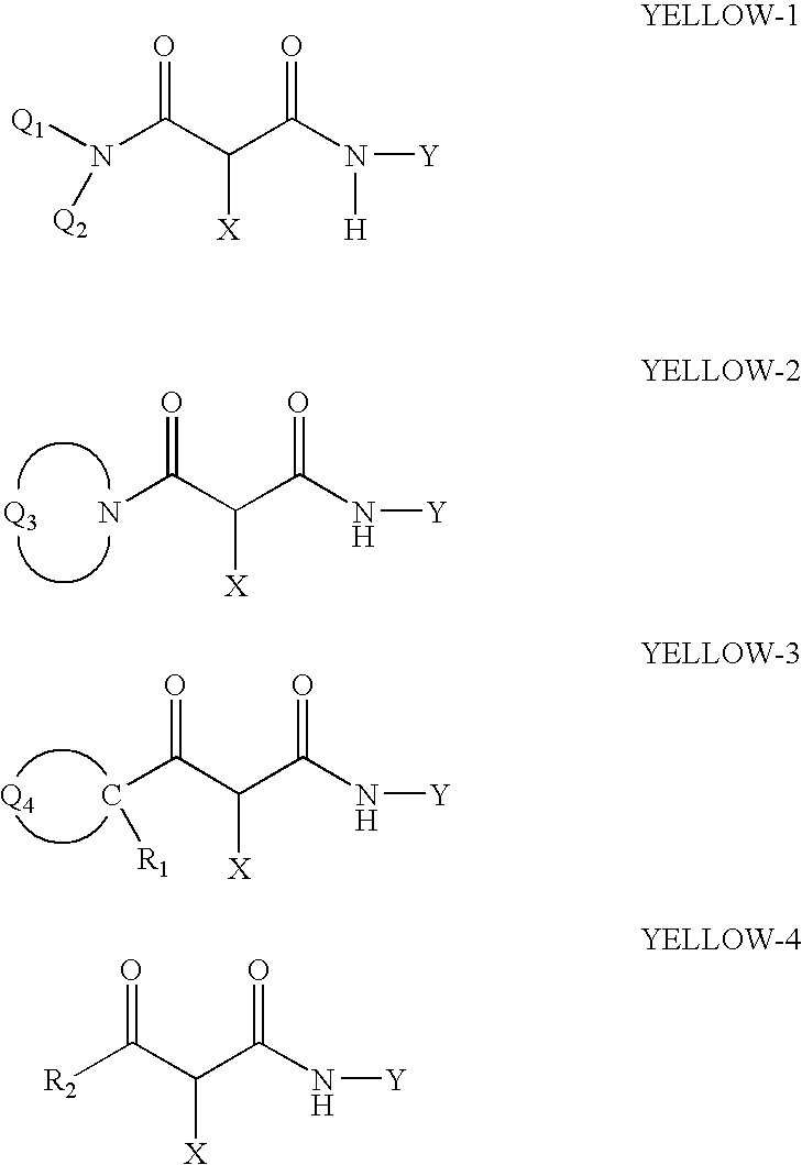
NC(C(C(N[Y])=O)[X])=O.[Q3].C(C(C(C(N[Y])=O)[X])=O)[R1].[Q4].[Q1]N([Q2])C(C(C(N([Y])[H])=O)[X])=O.[R2]C(C(C(N[Y])=O)[X])=O
